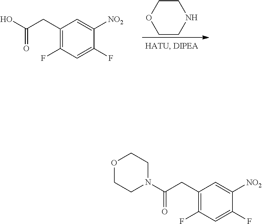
C1CNCCO1.C1(CC(O)=O)=C(F)C=C(F)C([NO2])=C1.C1(CC(N2CCOCC2)=O)=C(F)C=C(F)C([NO2])=C1
